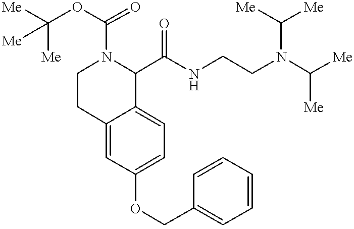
[Me]C(OC(=O)N1CCC2=CC(OCC3=CC=CC=C3)=CC=C2C1C(NCCN(C([Me])[Me])C([Me])[Me])=O)([Me])[Me]
